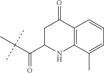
C(C(C)(C)C)(C1NC2=C(C(=O)C1)C=CC=C2C)=O
